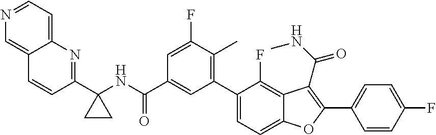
C12=CC=NC=C1C=CC(C1(NC(C3=CC(C4=CC=C5C(=C4F)C(C(NC)=O)=C(C4=CC=C(F)C=C4)O5)=C(C)C(F)=C3)=O)CC1)=N2
